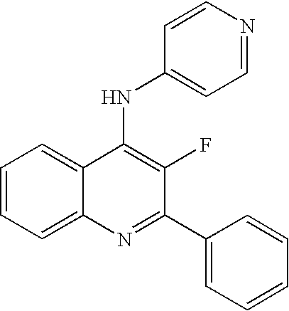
C1=CC=C2C(=C1)C(NC1=CC=NC=C1)=C(F)C(C1=CC=CC=C1)=N2
